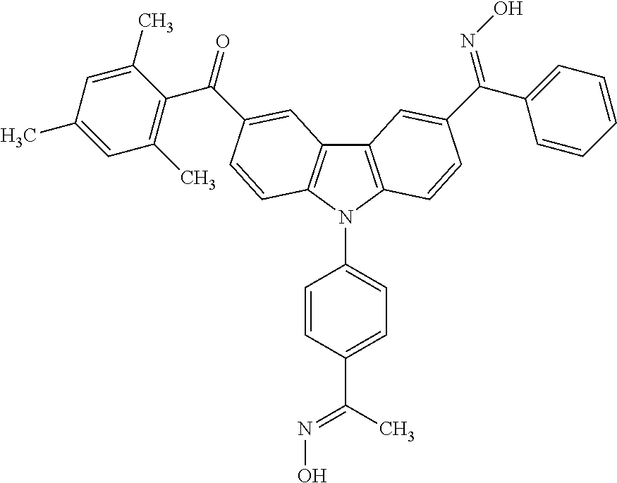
C12=C(N(C3=CC=C(C(C)=NO)C=C3)C3=C1C=C(C(C1=C(C)C=C(C)C=C1C)=O)C=C3)C=CC(C(C1=CC=CC=C1)=NO)=C2
